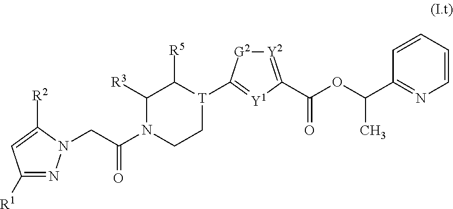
C1=CC(C(OC(C2=[Y2][G2]C([T]3CCN(C(CN4N=C([R1])C=C4[R2])=O)C([R3])C3[R5])=[Y1]2)=O)C)=NC=C1
